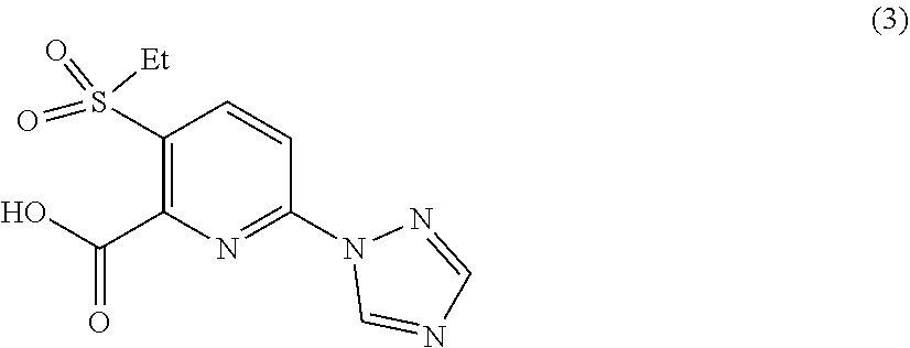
OC(C1=C(S(=O)(=O)[Et])C=CC(N2C=NC=N2)=N1)=O
